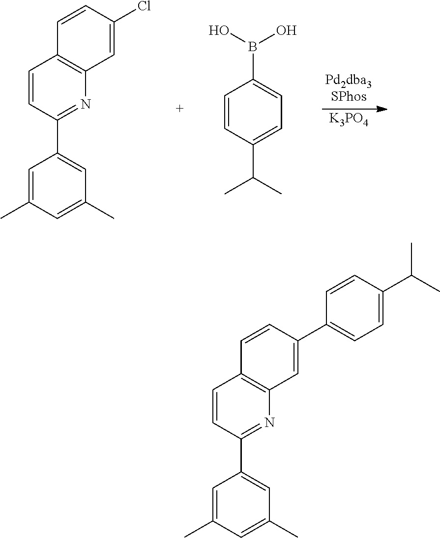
[K3PO4].C1=C(C)C=C(C)C=C1C1=NC2=C(C=C1)C=CC(Cl)=C2.C1=CC(C(C)C)=CC=C1B(O)O.C1=C(C)C=C(C)C=C1C1=NC2=C(C=C1)C=CC(C1=CC=C(C(C)C)C=C1)=C2
